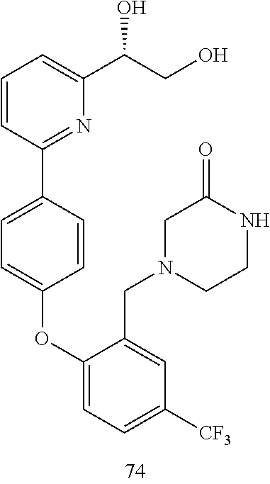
C1=CC(C2=CC=C(OC3=CC=C([CF3])C=C3CN3CCNC(=O)C3)C=C2)=NC(C(CO)O)=C1
